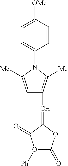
[Ph]O1C(=O)OC(=CC2=C([Me])N(C3=CC=C([OMe])C=C3)C([Me])=C2)C1=O
